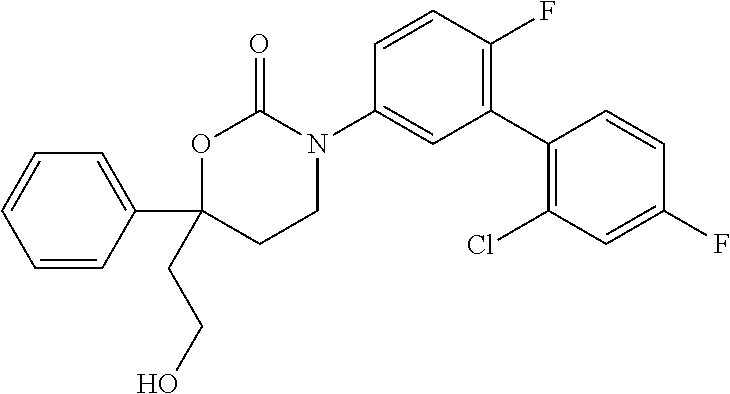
C1(N2C(=O)OC(C3=CC=CC=C3)(CCO)CC2)=CC(C2=C(Cl)C=C(F)C=C2)=C(F)C=C1
